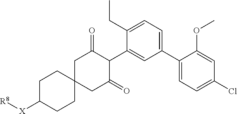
C1(C2=CC=C(Cl)C=C2OC)=CC=C(CC)C(C2C(=O)CC3(CC2=O)CCC([X][R8])CC3)=C1
